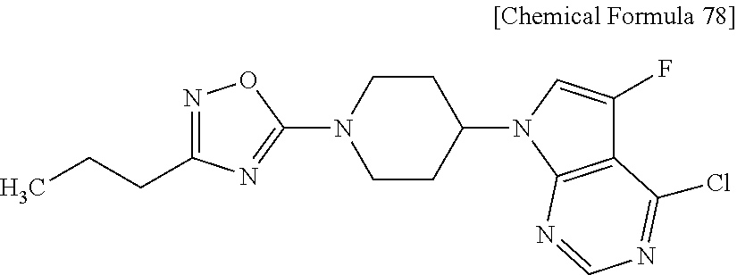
N1=C(CCC)N=C(N2CCC(N3C4=C(C(F)=C3)C(Cl)=NC=N4)CC2)O1
